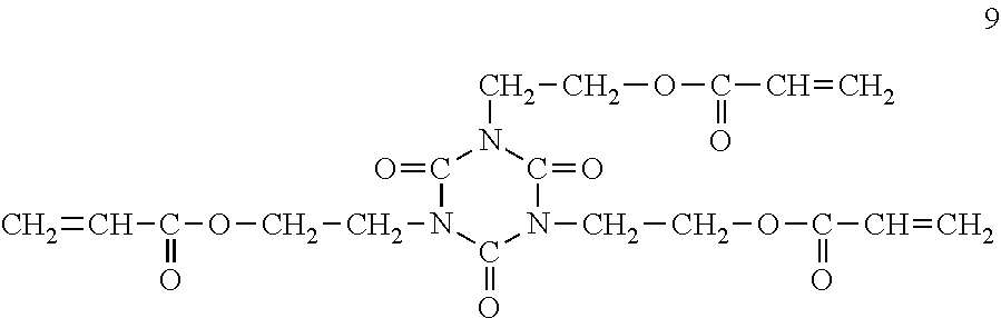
C1(=O)N(CCOC(=O)C=C)C(=O)N(CCOC(=O)C=C)C(=O)N1CCOC(=O)C=C
